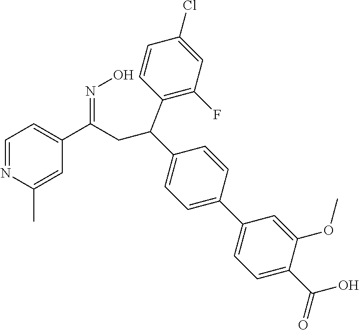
C1=NC(C)=CC(C(CC(C2=CC=C(C3=CC=C(C(=O)O)C(OC)=C3)C=C2)C2=C(F)C=C(Cl)C=C2)=NO)=C1
